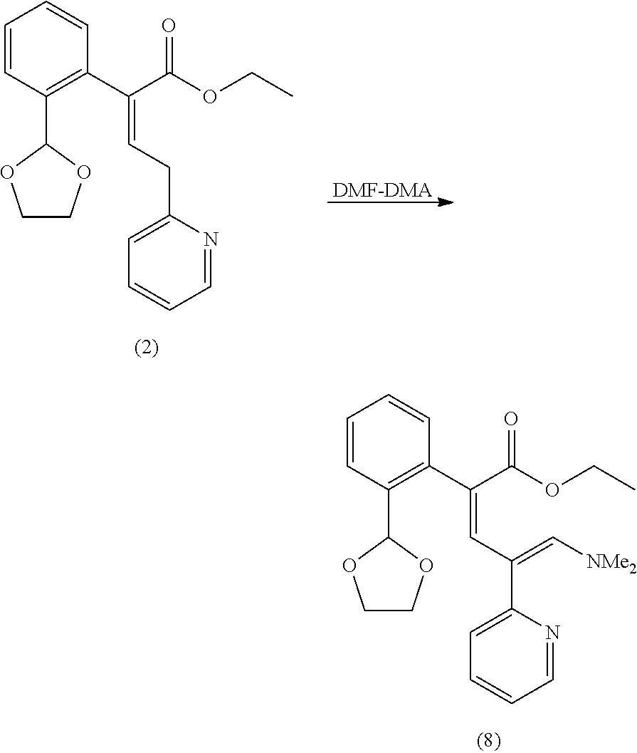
C1=CC(C2OCCO2)=C(C(C(OCC)=O)=CC(C2=CC=CC=N2)=C[NMe2])C=C1.C1=CC(C2OCCO2)=C(C(C(OCC)=O)=CCC2=CC=CC=N2)C=C1.[DMF-DMA]
